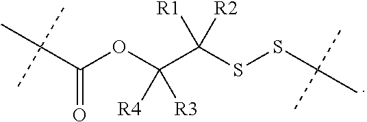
C(C(OC(C(SSC(C)(C)C)([R2])[R1])([R4])[R3])=O)(C)(C)C
